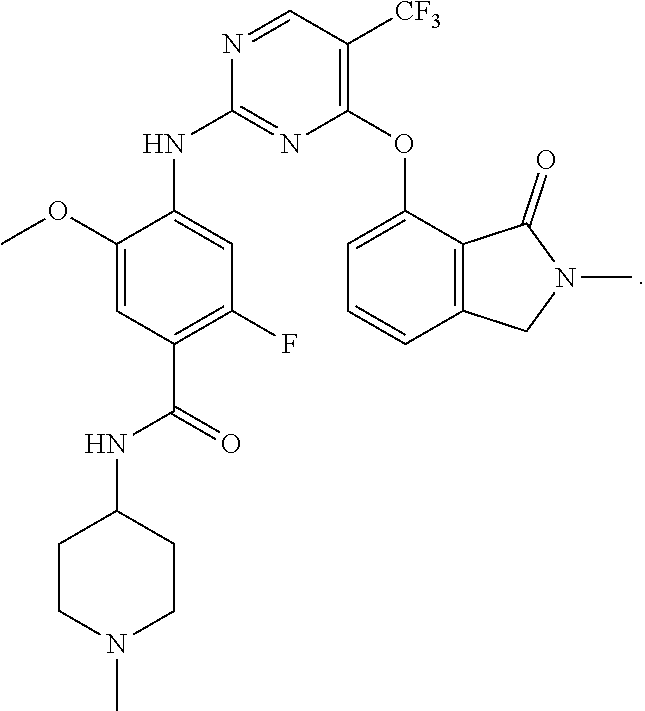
C1(OC)=CC(C(=O)NC2CCN(C)CC2)=C(F)C=C1NC1=NC(OC2=CC=CC3=C2C(=O)N(C)C3)=C([CF3])C=N1
